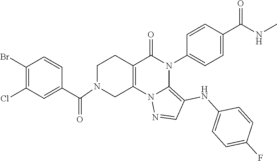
C1(Br)=C(Cl)C=C(C(=O)N2CC3=C(CC2)C(=O)N(C2=CC=C(C(NC)=O)C=C2)C2=C(NC4=CC=C(F)C=C4)C=NN32)C=C1
